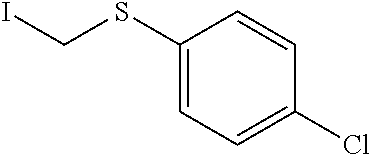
C1(SCI)=CC=C(Cl)C=C1
